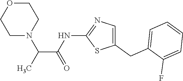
C1(CC2=CC=CC=C2F)=CN=C(NC(=O)C(C)N2CCOCC2)S1
